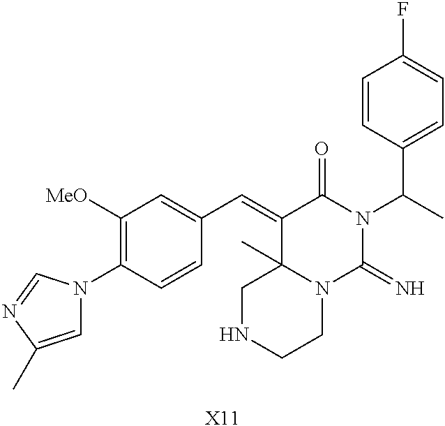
[X11].C1=CC(C(N2C(=O)C(=CC3=CC([MeO])=C(N4C=C(C)N=C4)C=C3)C3(C)N(C2=N)CCNC3)C)=CC=C1F
